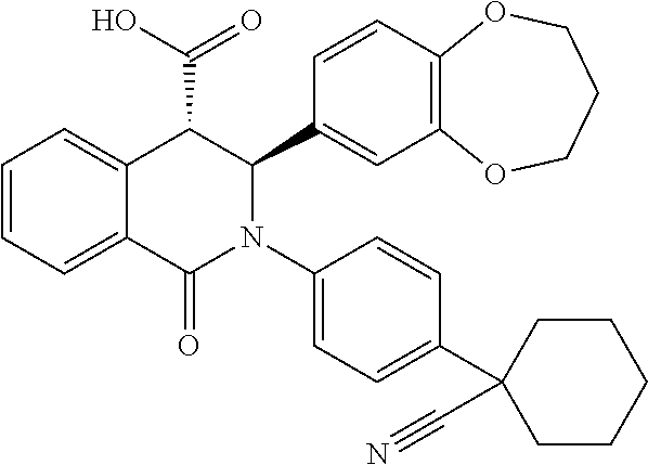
C1=CC=C2C(=C1)C(C(=O)O)C(C1=CC3=C(C=C1)OCCCO3)N(C1=CC=C(C3(C#N)CCCCC3)C=C1)C2=O
